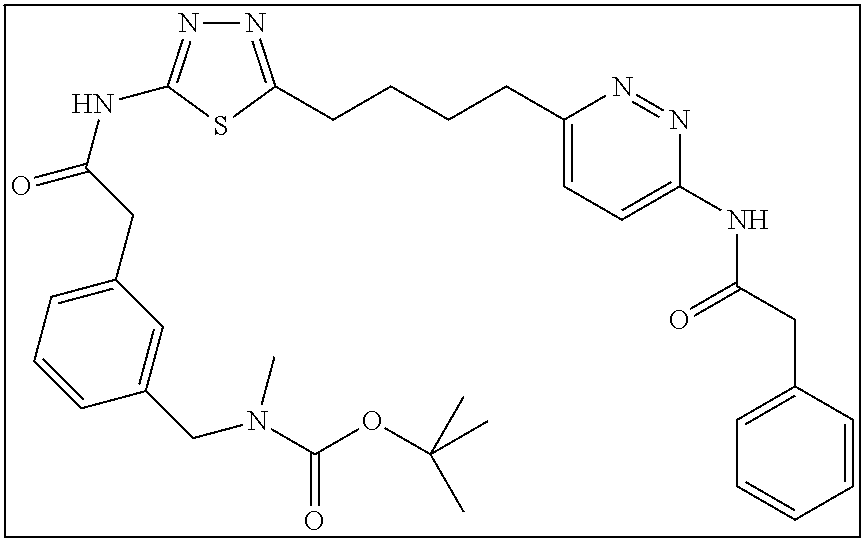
N1=C(CCCCC2=CC=C(NC(CC3=CC=CC=C3)=O)N=N2)SC(NC(=O)CC2=CC=CC(CN(C(OC(C)(C)C)=O)C)=C2)=N1
